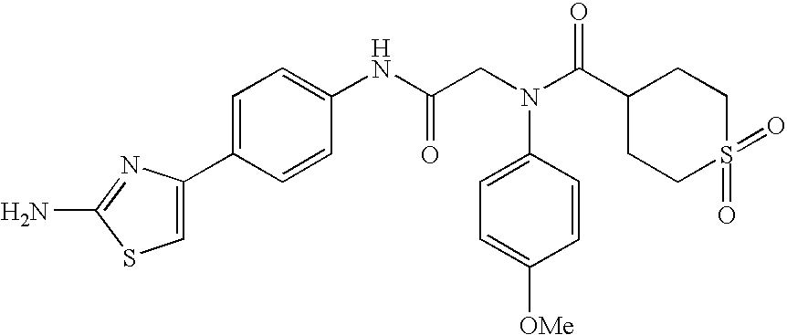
NC1=NC(C2=CC=C(NC(CN(C(C3CCS(=O)(=O)CC3)=O)C3=CC=C([OMe])C=C3)=O)C=C2)=CS1
